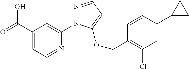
C(C1=CC=NC(N2N=CC=C2OCC2=C(Cl)C=C(C3CC3)C=C2)=C1)(=O)O
